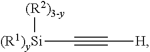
[(R1)ySi](C#C[H])[(R2)3-y]
